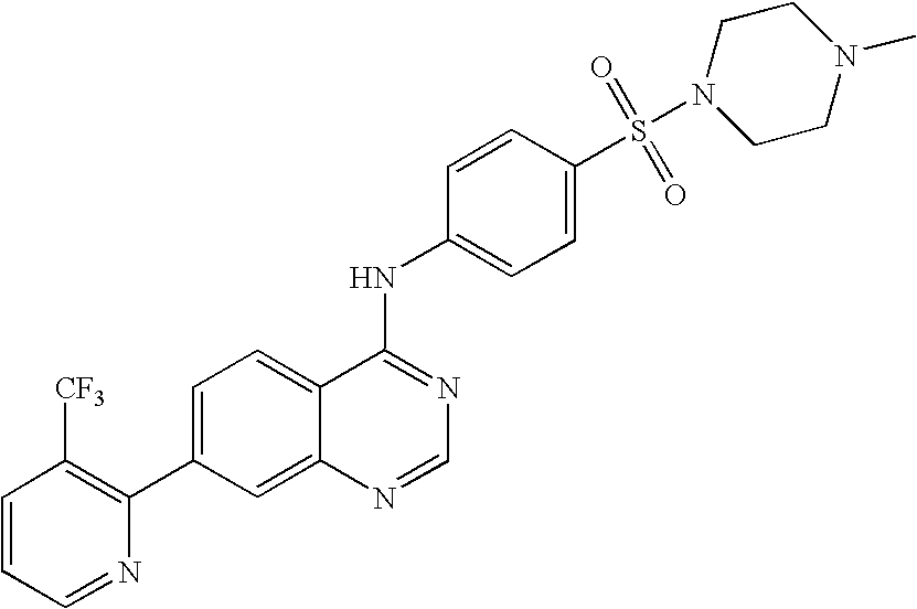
C1=CC=NC(C2=CC=C3C(=C2)N=CN=C3NC2=CC=C(S(=O)(=O)N3CCN(C)CC3)C=C2)=C1[CF3]
